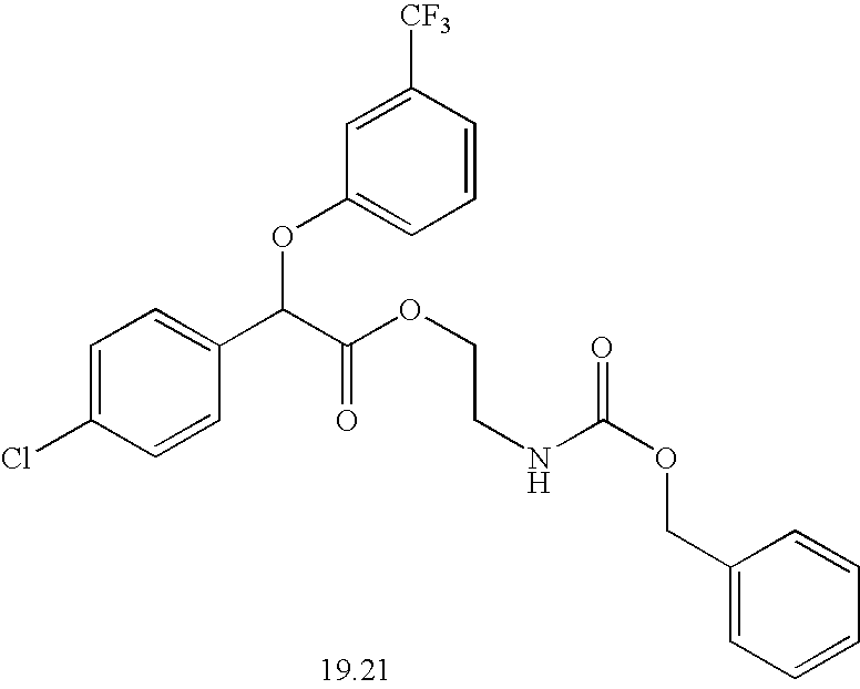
C1=C(Cl)C=CC(C(C(OCCNC(OCC2=CC=CC=C2)=O)=O)OC2=CC=CC([CF3])=C2)=C1
